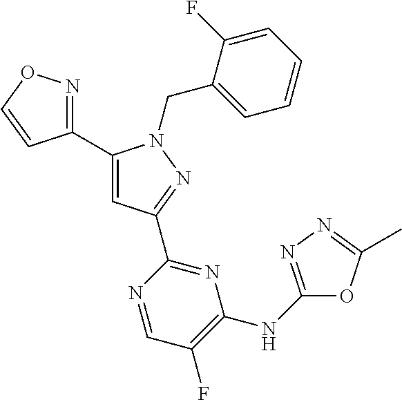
C1(C2=CC(C3=NC(NC4=NN=C(C)O4)=C(F)C=N3)=NN2CC2=CC=CC=C2F)=NOC=C1
